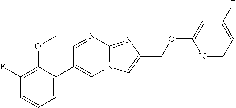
C1=C(C2=CN3C(=NC(COC4=CC(F)=CC=N4)=C3)N=C2)C(OC)=C(F)C=C1
